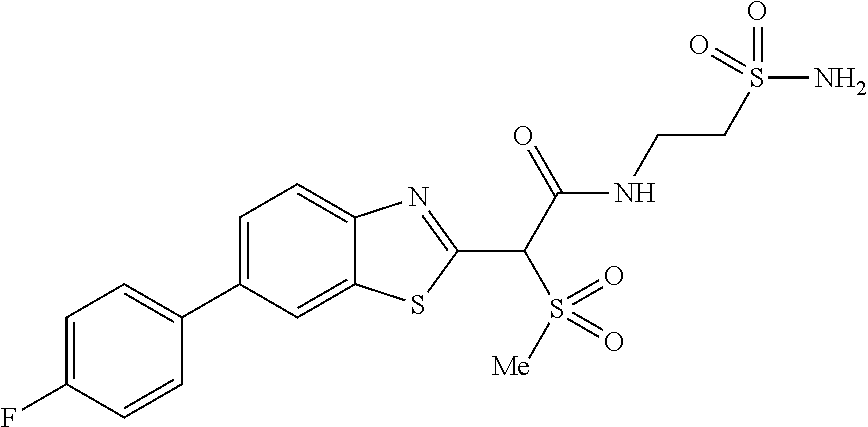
C1(C2=CC=C(F)C=C2)=CC=C2C(=C1)SC(C(C(NCCS(N)(=O)=O)=O)S(=O)([Me])=O)=N2
